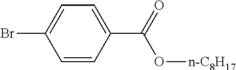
C1=CC(C(O[n-C8H17])=O)=CC=C1Br
